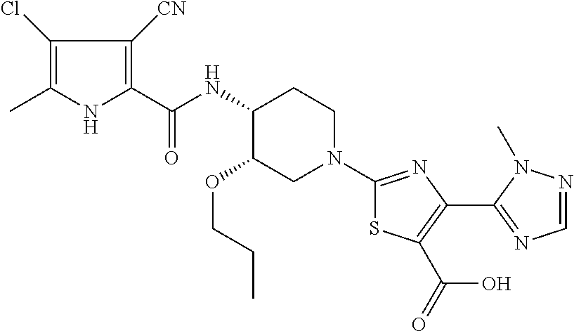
C1(Cl)=C(C)NC(C(NC2C(OCCC)CN(C3=NC(C4=NC=NN4C)=C(C(O)=O)S3)CC2)=O)=C1[CN]
